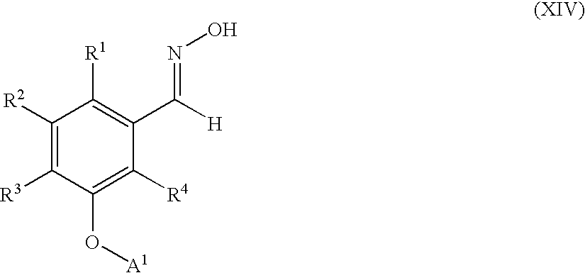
C1([R2])=C([R3])C(O[A1])=C([R4])C(C([H])=NO)=C1[R1]
